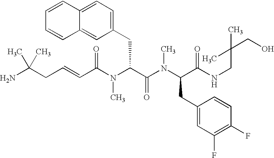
C(C(N(C(C(N(C(C(NCC(CO)(C)C)=O)CC1=CC(F)=C(F)C=C1)C)=O)CC1=CC=C2C(=C1)C=CC=C2)C)=O)=CCC(N)(C)C
